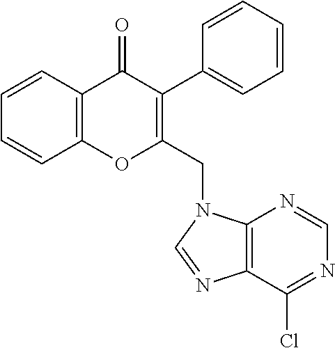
C1=CC2=C(C=C1)C(=O)C(C1=CC=CC=C1)=C(CN1C3=C(N=C1)C(Cl)=NC=N3)O2
